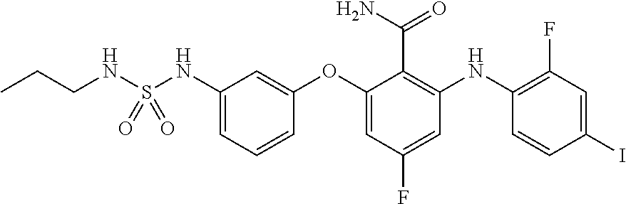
C1(OC2=CC(F)=CC(NC3=C(F)C=C(I)C=C3)=C2C(N)=O)=CC(NS(NCCC)(=O)=O)=CC=C1
